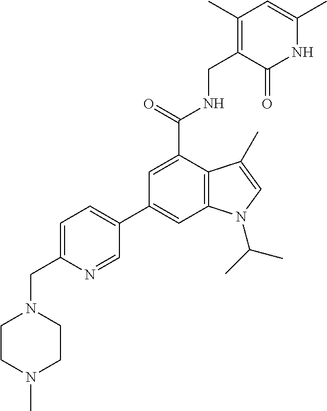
C1(C2=CC=C(CN3CCN(C)CC3)N=C2)=CC2=C(C(C(=O)NCC3=C(C)C=C(C)NC3=O)=C1)C(C)=CN2C(C)C
